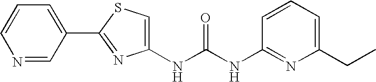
C1(NC(NC2=NC(CC)=CC=C2)=O)=CSC(C2=CC=CN=C2)=N1
